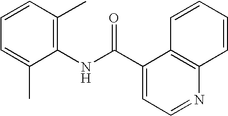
C1(NC(C2=CC=NC3=C2C=CC=C3)=O)=C(C)C=CC=C1C
